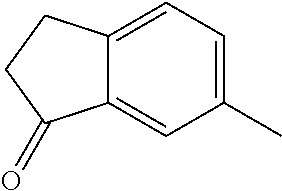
C12=CC=C(C)C=C1C(=O)CC2
